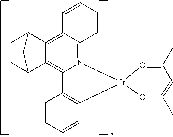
C12=C3C(=N4C(=C1C1CCC2C1)C1=C([Ir]42OC(C)=CC(C)=O2)C=CC=C1)C=CC=C3
